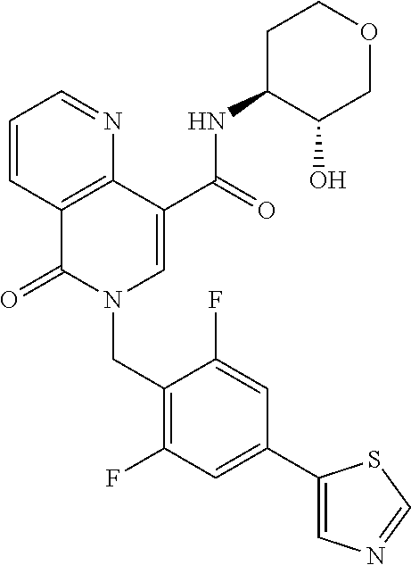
C1=CC2=C(N=C1)C(C(=O)NC1C(O)COCC1)=CN(CC1=C(F)C=C(C3=CN=CS3)C=C1F)C2=O
